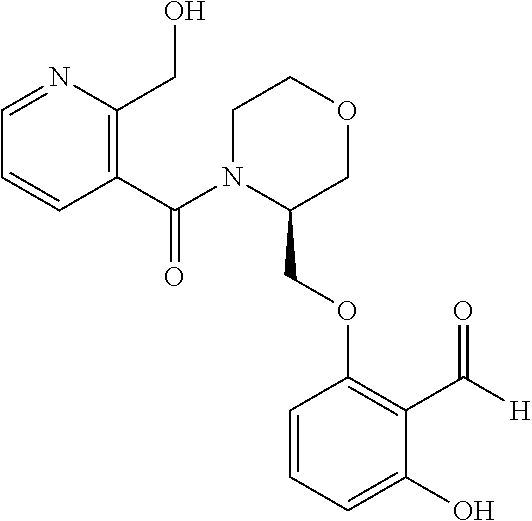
C1(COC2=C(C(=O)[H])C(O)=CC=C2)COCCN1C(C1=C(CO)N=CC=C1)=O
